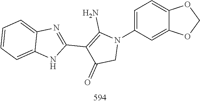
C1(C2=C(N)N(C3=CC=C4OCOC4=C3)CC2=O)=NC2=CC=CC=C2N1
